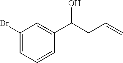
C1(Br)=CC=CC(C(CC=C)O)=C1
